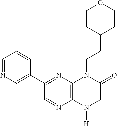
C1=NC2=C(N=C1C1=CN=CC=C1)N(CCC1CCOCC1)C(=O)CN2[H]
